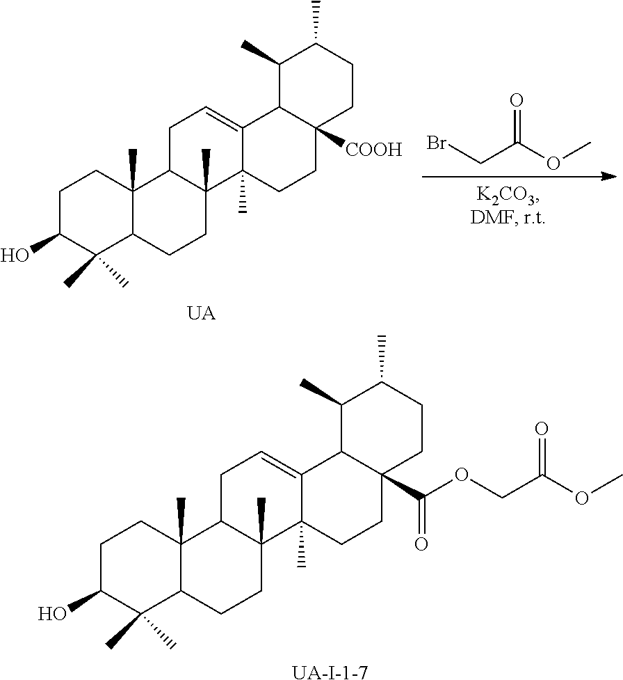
C1C(O)C(C)(C)C2C(C)(C1)C1C(C)(CC2)C2(C)C(=CC1)C1C(C(=O)OCC(=O)OC)(CC2)CCC(C)C1C.[UA-I-1-7].C1C(O)C(C)(C)C2C(C)(C1)C1C(C)(CC2)C2(C)C(=CC1)C1C([COOH])(CC2)CCC(C)C1C.[UA].BrCC(=O)OC
